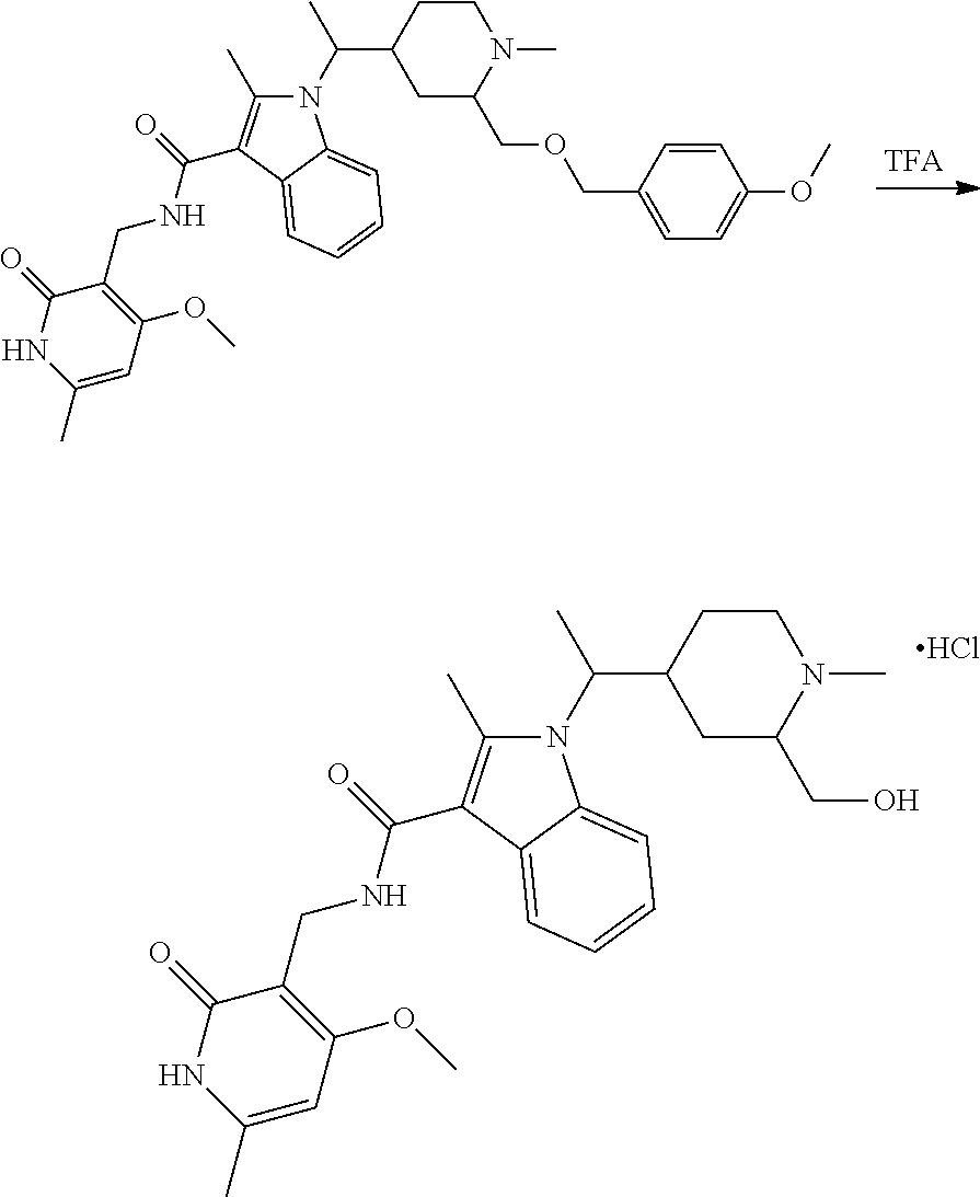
C1CC(C(C)N2C(C)=C(C(=O)NCC3=C(OC)C=C(C)NC3=O)C3=CC=CC=C23)CC(CO)N1C.Cl.C1CC(C(C)N2C(C)=C(C(=O)NCC3=C(OC)C=C(C)NC3=O)C3=CC=CC=C23)CC(COCC2=CC=C(OC)C=C2)N1C
